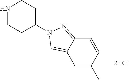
C1=CC(C)=CC2=CN(C3CCNCC3)N=C12
